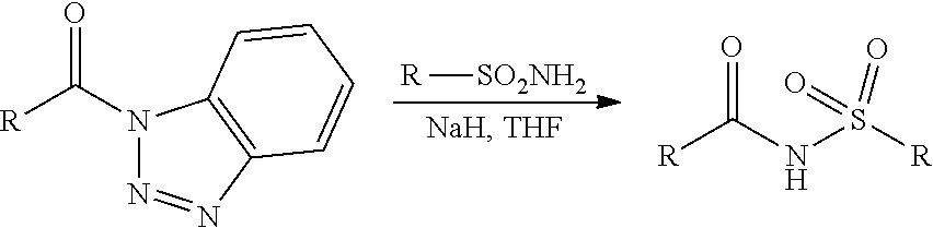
[R]C(=O)NS([R])(=O)=O.[R][SO2NH2].[R]C(=O)N1N=NC2=C1C=CC=C2
